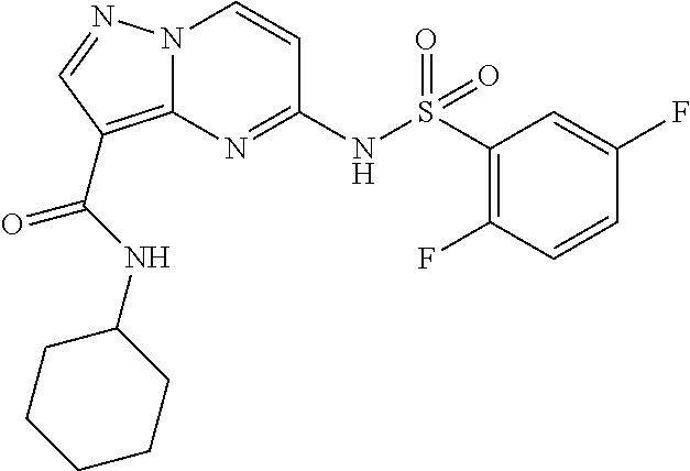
N(C1=NC2=C(C(=O)NC3CCCCC3)C=NN2C=C1)S(C1=C(F)C=CC(F)=C1)(=O)=O
